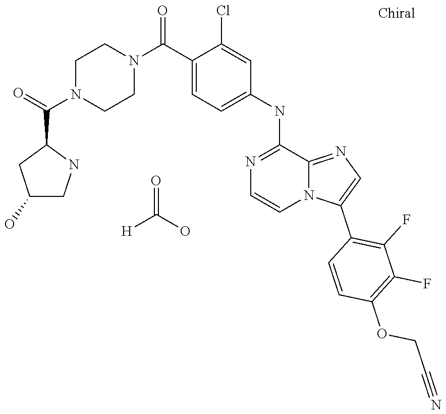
C1=C(Cl)C(C(N2CCN(C(C3CC(O)CN3)=O)CC2)=O)=CC=C1NC1=NC=CN2C1=NC=C2C1=C(F)C(F)=C(OCC#N)C=C1.[H]C(O)=O
